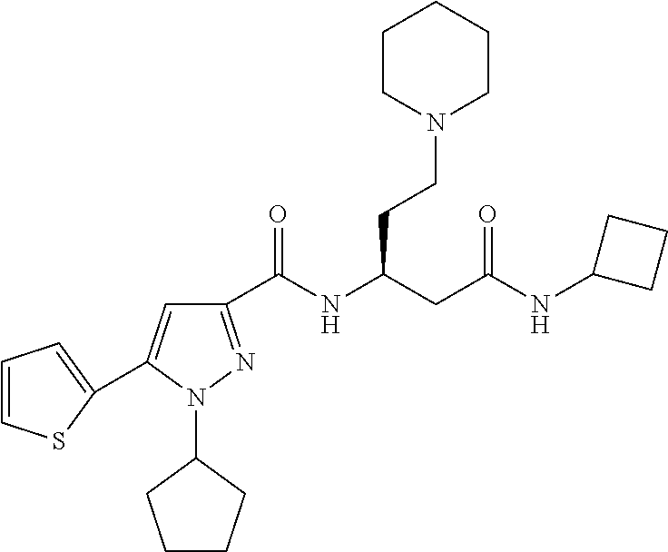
C1(C(NC(CC(NC2CCC2)=O)CCN2CCCCC2)=O)=NN(C2CCCC2)C(C2=CC=CS2)=C1
